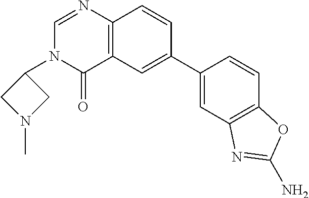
C1(C2=CC3=C(C=C2)N=CN(C2CN(C)C2)C3=O)=CC2=C(C=C1)OC(N)=N2
